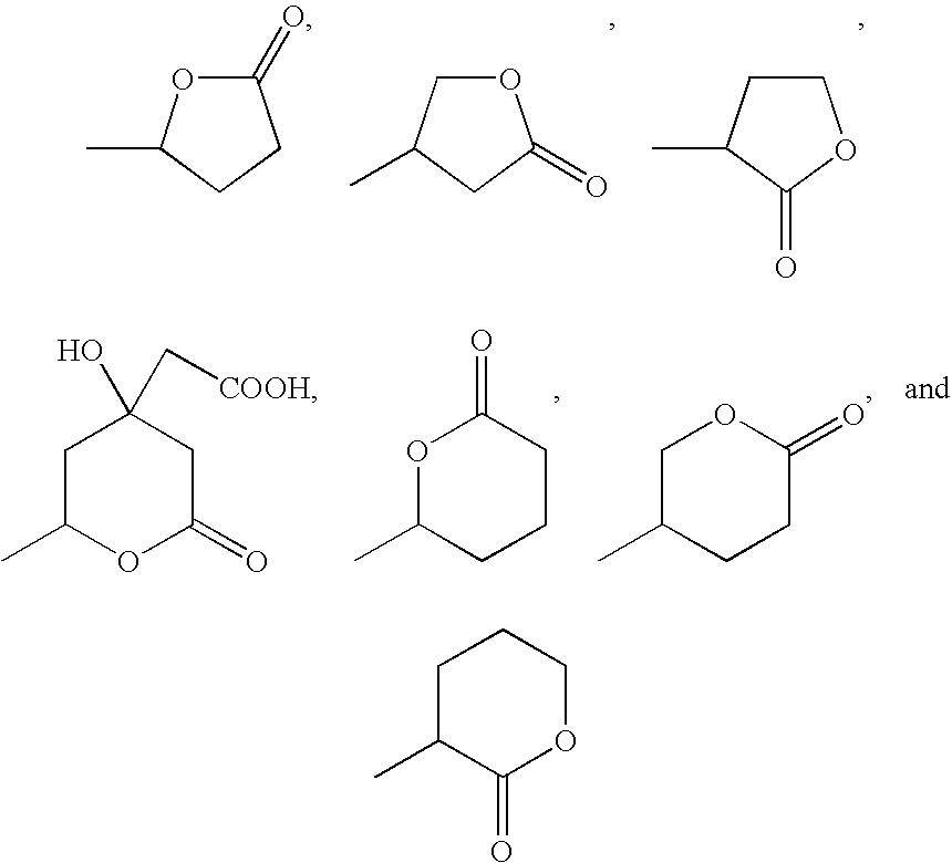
C1(=O)OC(C)CC1.O1CC(C)CC1=O.C1CC(C)C(=O)O1.C1C(C)OC(=O)CC1(O)C[COOH].O1C(C)CCCC1=O.C1C(C)CCC(=O)O1.C1C(C)C(=O)OCC1
